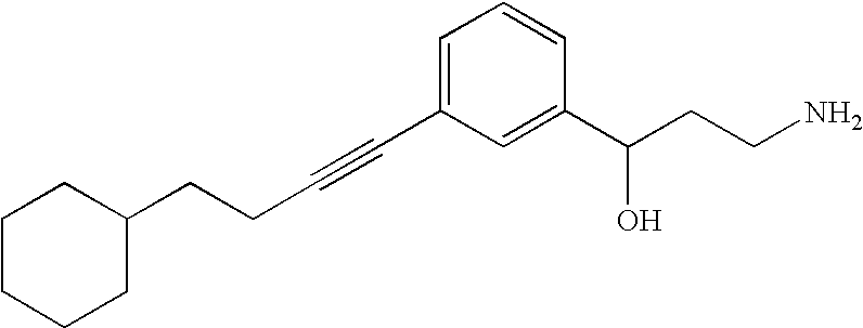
C(C#CC1=CC=CC(C(CCN)O)=C1)CC1CCCCC1
